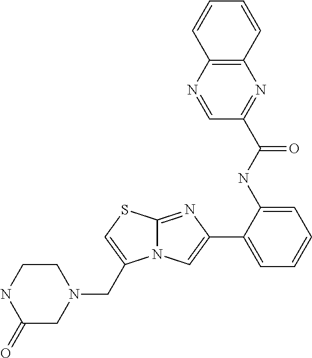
C1(NC(=O)C2=NC3=C(N=C2)C=CC=C3)=CC=CC=C1C1=CN2C(=N1)SC=C2CN1CCNC(=O)C1
